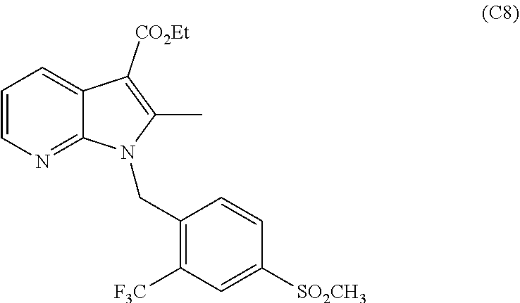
C1(CN2C3=NC=CC=C3C([CO2Et])=C2C)=C([F3C])C=C([SO2CH3])C=C1
